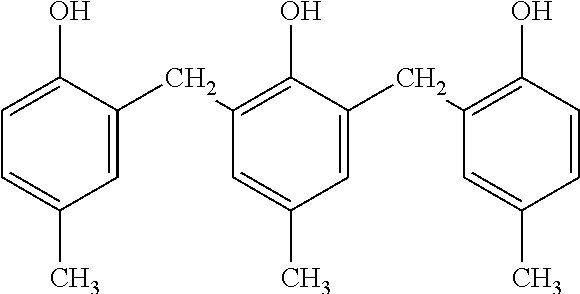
C1(O)=CC=C(C)C=C1CC1=C(O)C(CC2=C(O)C=CC(C)=C2)=CC(C)=C1
